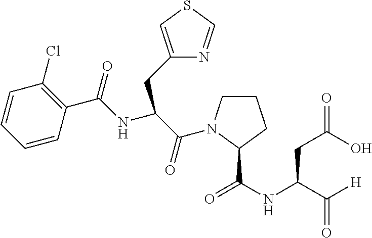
C1=CC=CC(C(=O)NC(CC2=CSC=N2)C(=O)N2CCCC2C(NC(C([H])=O)CC(=O)O)=O)=C1Cl
